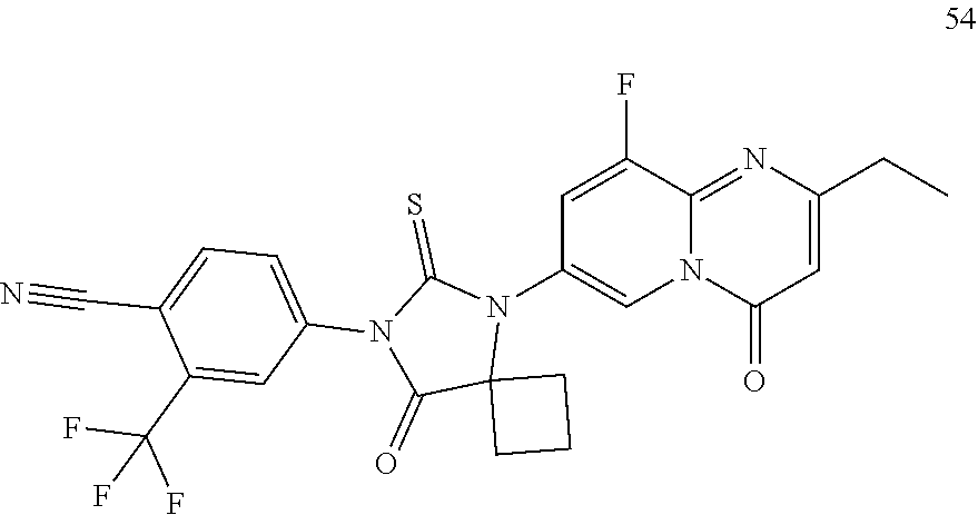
C12=NC(CC)=CC(=O)N1C=C(N1C(=S)N(C3=CC=C(C#N)C(C(F)(F)F)=C3)C(=O)C13CCC3)C=C2F
